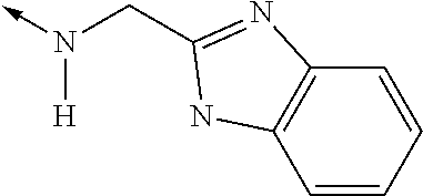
N([H])(->C)CC1=NC2=C(N1)C=CC=C2
